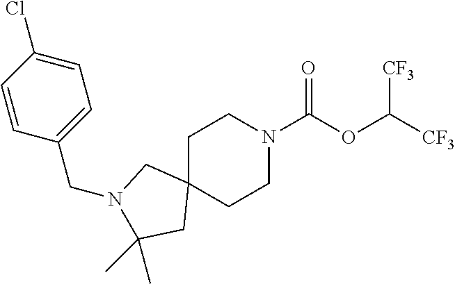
C1C2(CCN(C(OC([CF3])[CF3])=O)C1)CN(CC1=CC=C(Cl)C=C1)C(C)(C)C2
